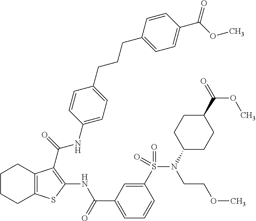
C1CCC2=C(C1)C(C(=O)NC1=CC=C(CCCC3=CC=C(C(OC)=O)C=C3)C=C1)=C(NC(C1=CC=CC(S(N(C3CCC(C(=O)OC)CC3)CCOC)(=O)=O)=C1)=O)S2
